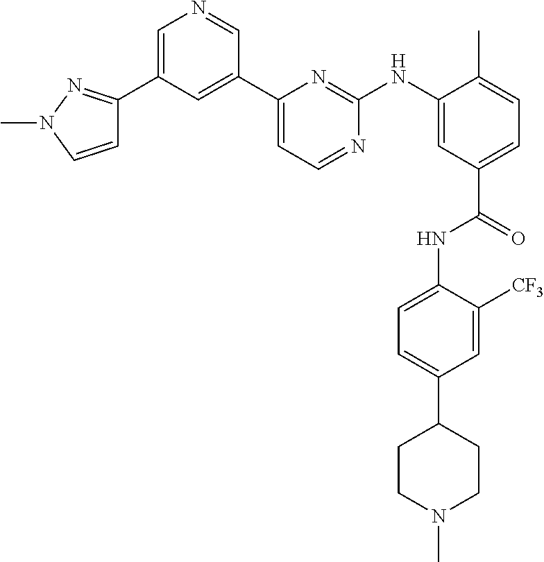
C1=C(C2=NN(C)C=C2)C=C(C2=CC=NC(NC3=CC(C(=O)NC4=CC=C(C5CCN(C)CC5)C=C4[CF3])=CC=C3C)=N2)C=N1
